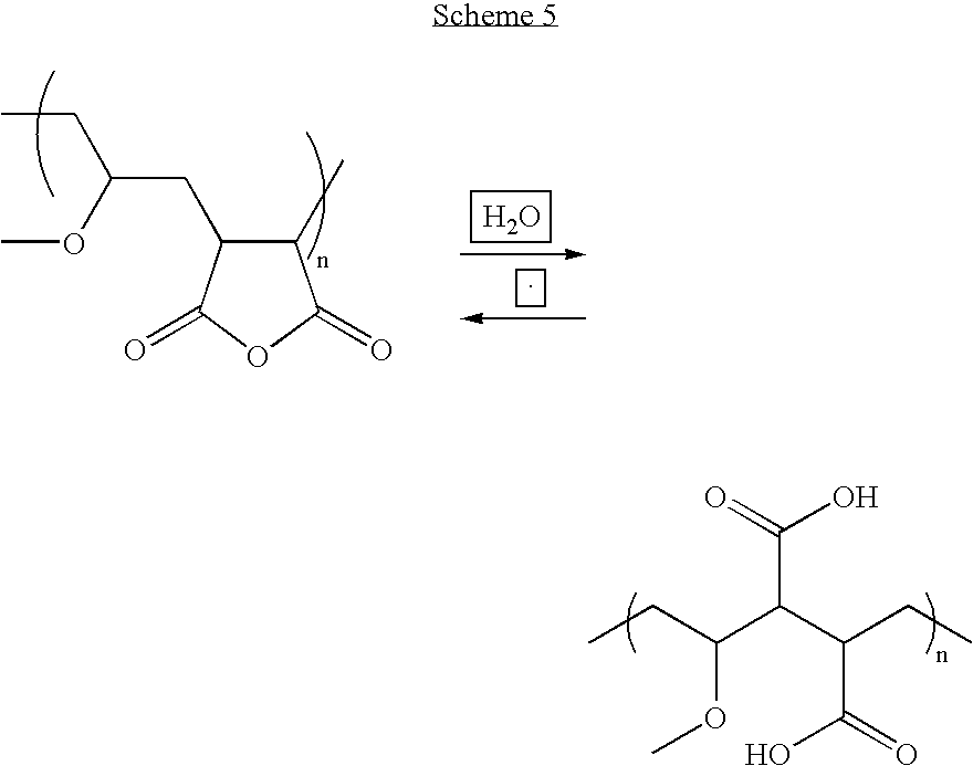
C1(C)C(CC(CC)OC)C(=O)OC1=O.O.CCC(C(C(CC)C(=O)O)C(O)=O)OC
